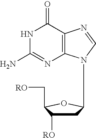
N1C(N)=NC2=C(C1=O)N=CN2C1CC([RO])C(C[RO])O1
